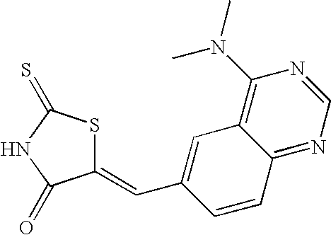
C1(=CC2=CC3=C(N(C)C)N=CN=C3C=C2)SC(=S)NC1=O
